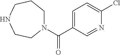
N1=CC(C(=O)N2CCCNCC2)=CC=C1Cl
